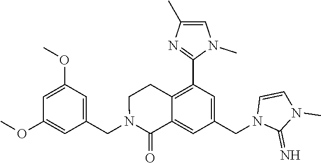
C1(OC)=CC(OC)=CC(CN2C(=O)C3=CC(CN4C(=N)N(C)C=C4)=CC(C4=NC(C)=CN4C)=C3CC2)=C1
